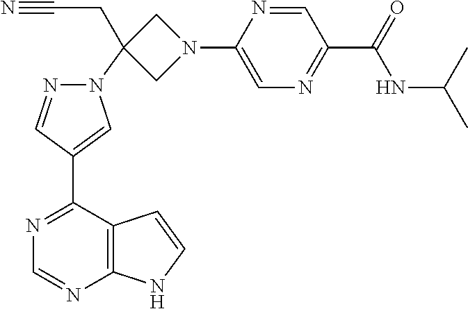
C12=C(C(C3=CN(C4(CC#N)CN(C5=CN=C(C(NC(C)C)=O)C=N5)C4)N=C3)=NC=N1)C=CN2
